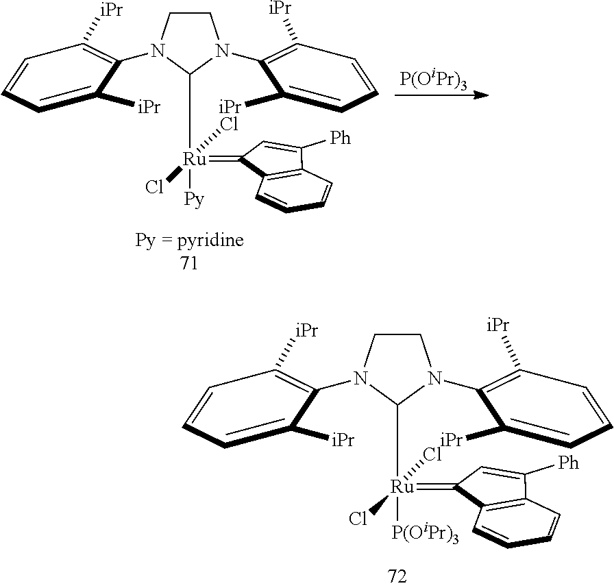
C1CN(C2=C([iPr])C=CC=C2[iPr])C([Ru]([P(OiPr)3])(=C2C=C([Ph])C3=C2C=CC=C3)(Cl)Cl)N1C1=C([iPr])C=CC=C1[iPr].C1CN(C2=C([iPr])C=CC=C2[iPr])C([Ru]([Py])(=C2C=C([Ph])C3=C2C=CC=C3)(Cl)Cl)N1C1=C([iPr])C=CC=C1[iPr].[P(OiPr)3]
